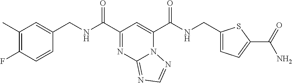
C1(F)=C(C)C=C(CNC(C2=NC3=NC=NN3C(C(=O)NCC3=CC=C(C(N)=O)S3)=C2)=O)C=C1
